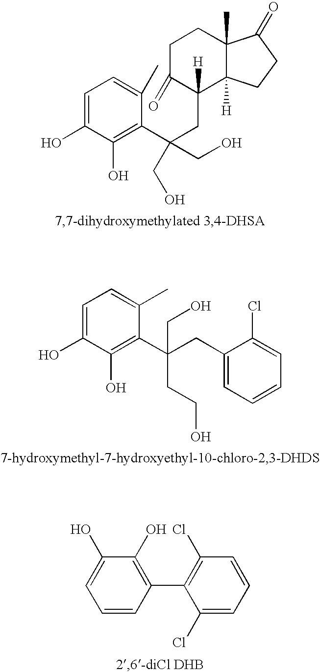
C1=C(O)C(O)=C(C(CC2([H])C(=O)CCC3(C)C2([H])CCC3=O)(CO)CO)C(C)=C1.C1=C(O)C(O)=C(C(CC2=CC=CC=C2Cl)(CCO)CO)C(C)=C1.C1=CC(C2=C(Cl)C=CC=C2Cl)=C(O)C(O)=C1
